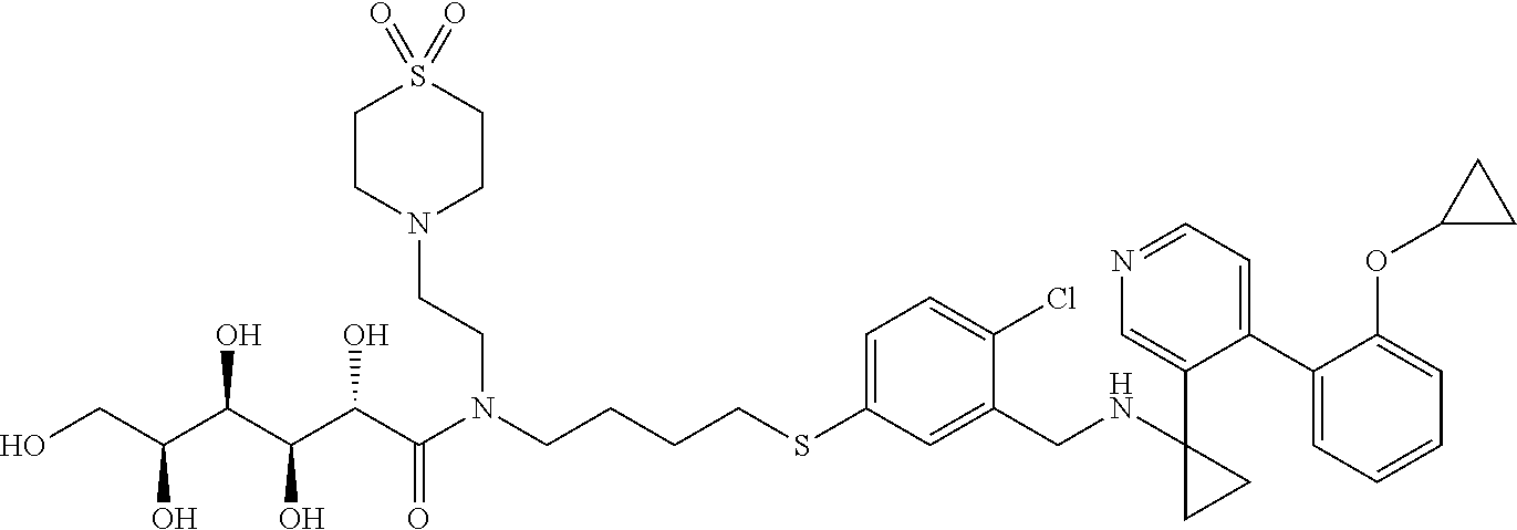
OCC(C(C(C(C(N(CCCCSC1=CC=C(Cl)C(CNC2(C3=CN=CC=C3C3=CC=CC=C3OC3CC3)CC2)=C1)CCN1CCS(=O)(=O)CC1)=O)O)O)O)O
